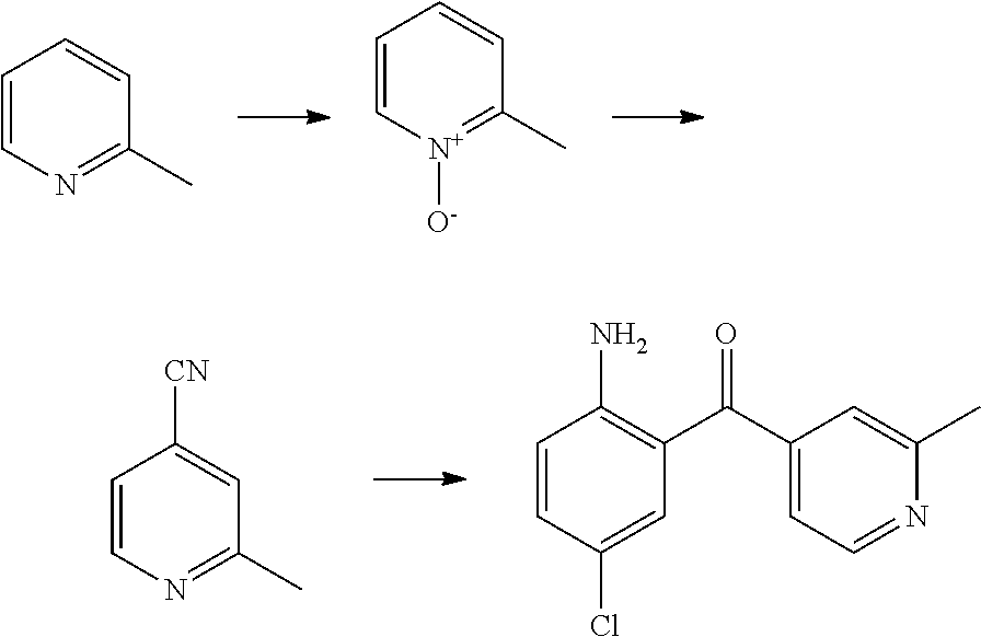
C1=CN=C(C)C=C1.C1=C[N+]([O-])=C(C)C=C1.C1=CN=C(C)C=C1[CN].C1=CC(Cl)=CC(C(C2=CC=NC(C)=C2)=O)=C1N
